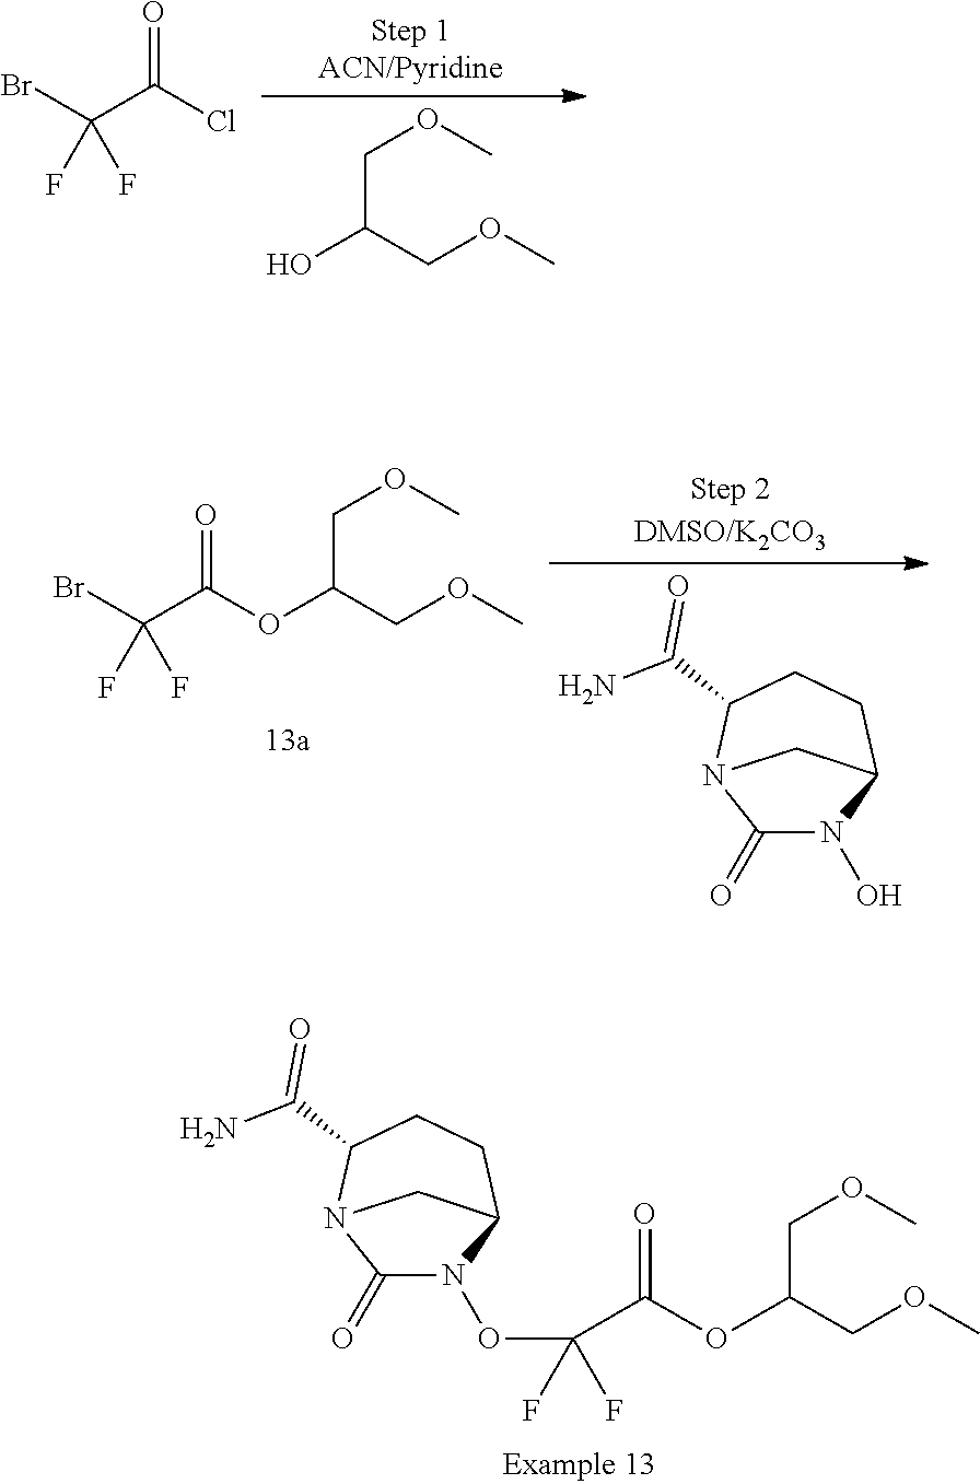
C1(=O)N(OC(C(OC(COC)COC)=O)(F)F)C2CCC(C(N)=O)N1C2.BrC(C(Cl)=O)(F)F.C(C(COC)O)OC.C1(=O)N(O)C2CCC(C(N)=O)N1C2.BrC(C(OC(COC)COC)=O)(F)F
